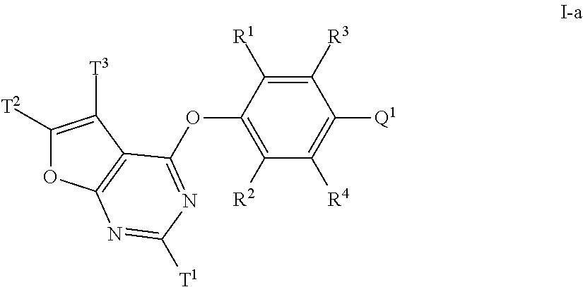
C1([R3])=C([R1])C(OC2=NC([T1])=NC3=C2C([T3])=C([T2])O3)=C([R2])C([R4])=C1[Q1]
